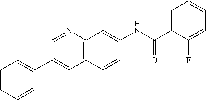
C1=NC2=C(C=C1C1=CC=CC=C1)C=CC(NC(C1=CC=CC=C1F)=O)=C2
